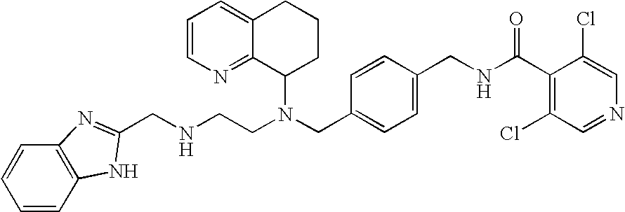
N(CC1=CC=C(CNC(C2=C(Cl)C=NC=C2Cl)=O)C=C1)(C1CCCC2=CC=CN=C12)CCNCC1=NC2=C(C=CC=C2)N1
